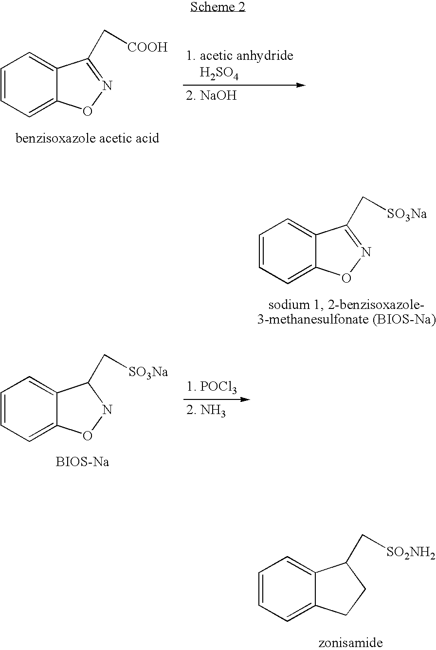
C1=CC=C2C(=C1)C(C[COOH])=NO2.[zonisamide].C1=CC=C2C(=C1)C(C[SO2NH2])CC2.C1=CC=C2C(=C1)C(C[SO3Na])=NO2.[ BIOS-Na].C1=CC=C2C(=C1)C(C[SO3Na])NO2
